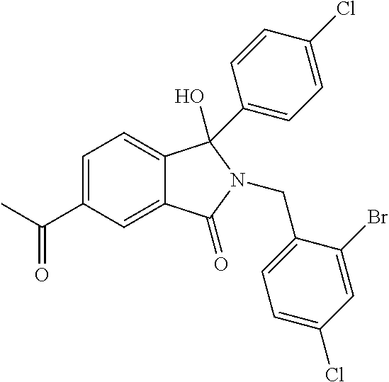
C1=C(C(C)=O)C=C2C(=C1)C(O)(C1=CC=C(Cl)C=C1)N(CC1=CC=C(Cl)C=C1Br)C2=O
